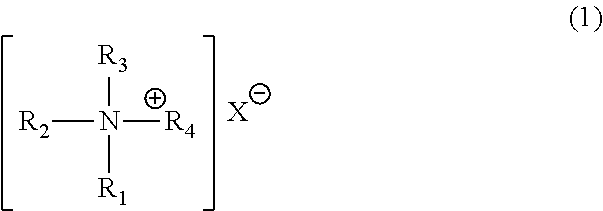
[R2]N([R4])([R3])[R1].[X]
